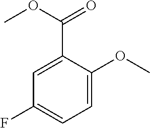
C1=C(C(OC)=O)C(OC)=CC=C1F
